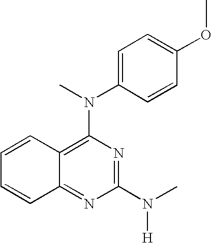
C12=NC(N(C)[H])=NC(N(C3=CC=C(OC)C=C3)C)=C1C=CC=C2
